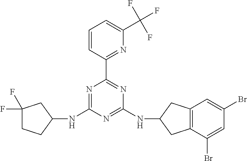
N1=C(NC2CCC(F)(F)C2)N=C(NC2CC3=C(C2)C(Br)=CC(Br)=C3)N=C1C1=NC(C(F)(F)F)=CC=C1
